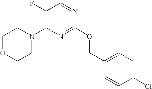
C1OCCN(C2=C(F)C=NC(OCC3=CC=C(Cl)C=C3)=N2)C1
